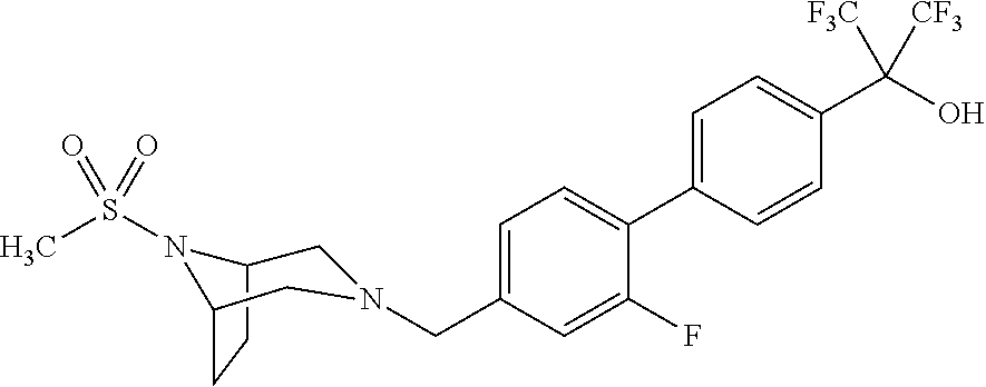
C1=C(C2=CC=C(CN3CC4CCC(N4S(C)(=O)=O)C3)C=C2F)C=CC(C(O)([F3C])[CF3])=C1
